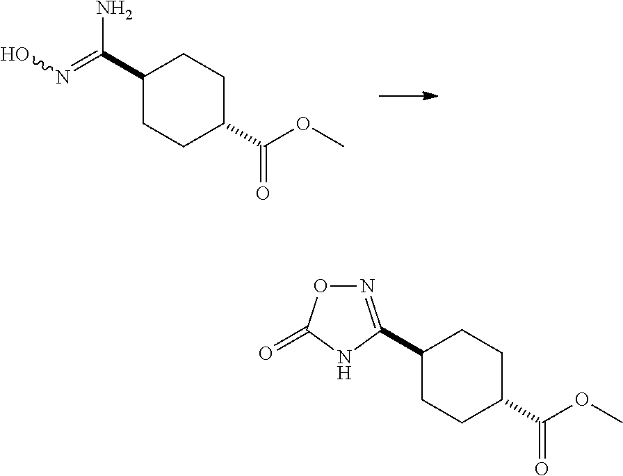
C1(C(=NO)N)CCC(C(OC)=O)CC1.C1(C2=NOC(=O)N2)CCC(C(OC)=O)CC1
